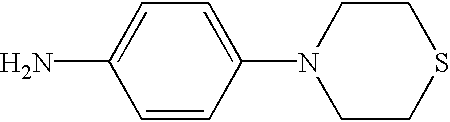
C1=CC(N)=CC=C1N1CCSCC1
